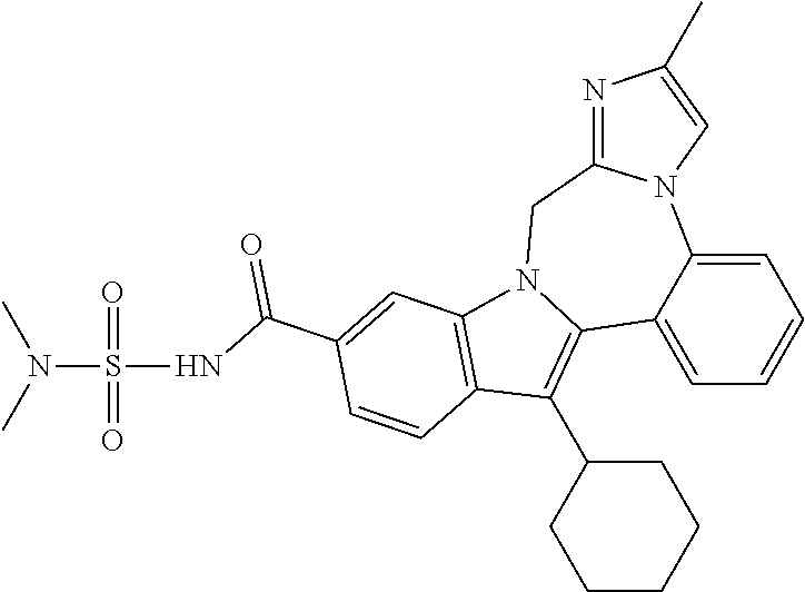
C1=C2C(=CC=C1)C1=C(C3CCCCC3)C3=C(N1CC1=NC(C)=CN21)C=C(C(NS(N(C)C)(=O)=O)=O)C=C3
